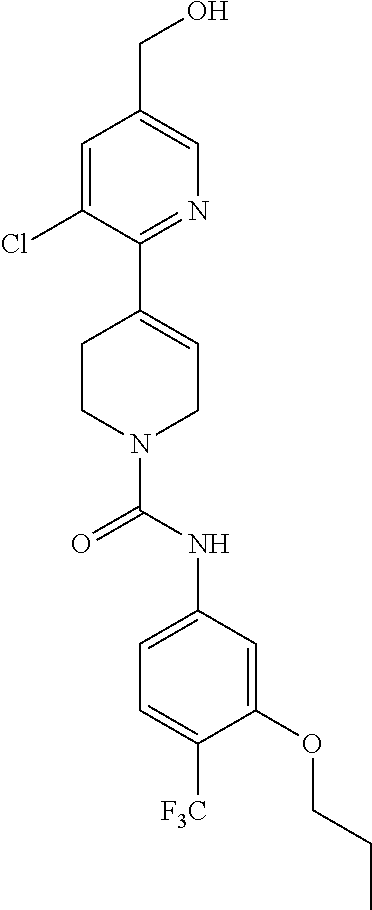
C1=C(Cl)C(C2=CCN(C(NC3=CC=C([F3C])C(OCCC)=C3)=O)CC2)=NC=C1CO
